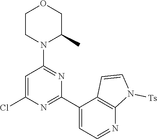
C1=C(Cl)N=C(C2=CC=NC3=C2C=CN3[Ts])N=C1N1C(C)COCC1
